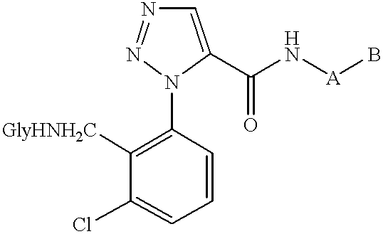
C1=C(C(N[A]B)=O)N(C2=C([GlyHNH2C])C(Cl)=CC=C2)N=N1
